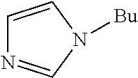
C1=CN([Bu])C=N1
